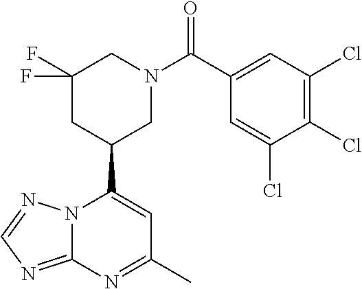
N12C(=NC=N1)N=C(C)C=C2C1CN(C(=O)C2=CC(Cl)=C(Cl)C(Cl)=C2)CC(F)(F)C1
